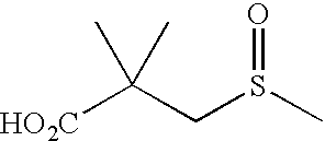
[HO2C]C(CS(C)=O)(C)C
